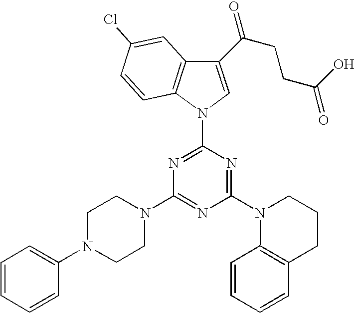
N1(C2=NC(N3CCN(C4=CC=CC=C4)CC3)=NC(N3C4=C(CCC3)C=CC=C4)=N2)C=C(C(CCC(O)=O)=O)C2=C1C=CC(Cl)=C2
